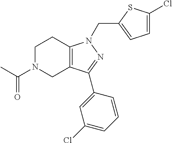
C1N(C(C)=O)CC2=C(C1)N(CC1=CC=C(Cl)S1)N=C2C1=CC(Cl)=CC=C1
